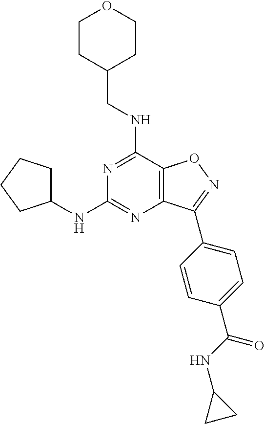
N1=C(NCC2CCOCC2)C2=C(N=C1NC1CCCC1)C(C1=CC=C(C(NC3CC3)=O)C=C1)=NO2
